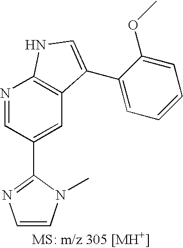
C1(C2=NC=CN2C)=CC2=C(N=C1)NC=C2C1=CC=CC=C1OC
